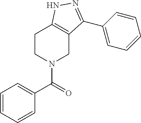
C1=C(C(=O)N2CC3=C(CC2)NN=C3C2=CC=CC=C2)C=CC=C1
